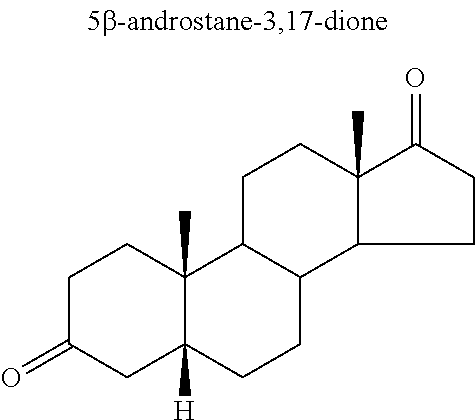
C1C(=O)CC2([H])C(C)(C1)C1C(CC2)C2C(C)(CC1)C(=O)CC2
